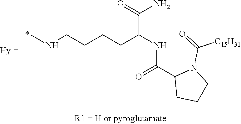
CNCCCCC(NC(C1CCCN1C(=O)[C15H31])=O)C(N)=O
